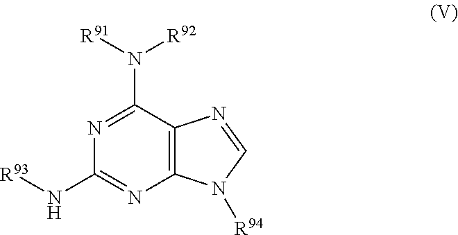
C12=C(C(N([R91])[R92])=NC(N[R93])=N1)N=CN2[R94]
